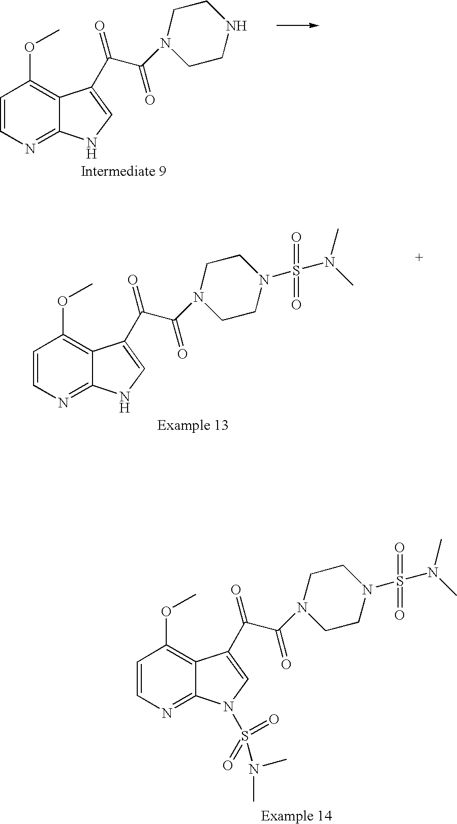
C1=CN=C2C(=C1OC)C(C(C(=O)N1CCNCC1)=O)=CN2.C1=CN=C2C(=C1OC)C(C(C(=O)N1CCN(S(=O)(=O)N(C)C)CC1)=O)=CN2.C1=CN=C2C(=C1OC)C(C(C(=O)N1CCN(S(=O)(=O)N(C)C)CC1)=O)=CN2S(N(C)C)(=O)=O
